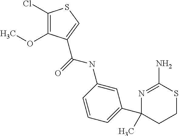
C1(Cl)=C(OC)C(C(=O)NC2=CC(C3(C)N=C(N)SCC3)=CC=C2)=CS1
